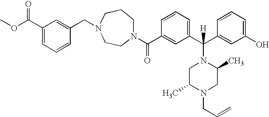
C1N(C(C2=CC(C(C3=CC(O)=CC=C3)([H])N3CC(C)N(CC=C)CC3C)=CC=C2)=O)CCN(CC2=CC(C(OC)=O)=CC=C2)CC1
